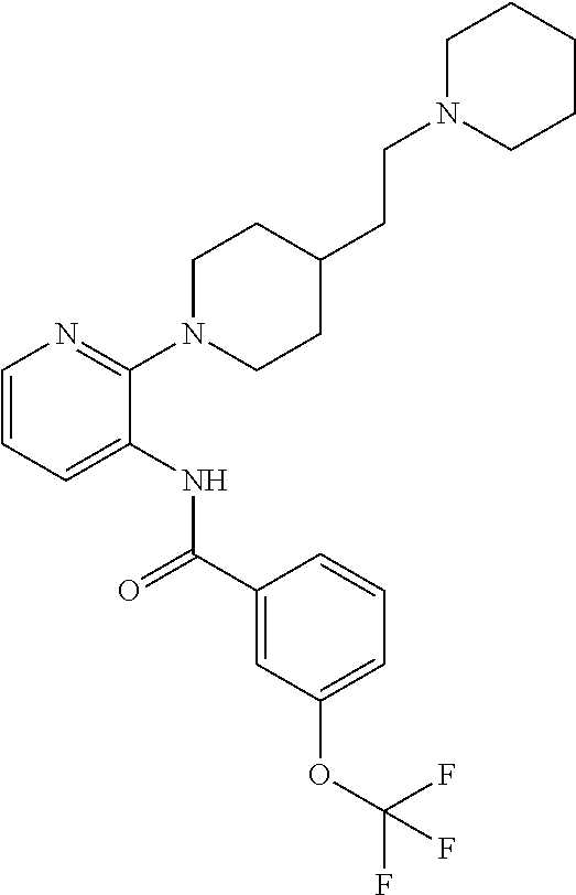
C1=CC=C(NC(C2=CC(OC(F)(F)F)=CC=C2)=O)C(N2CCC(CCN3CCCCC3)CC2)=N1
